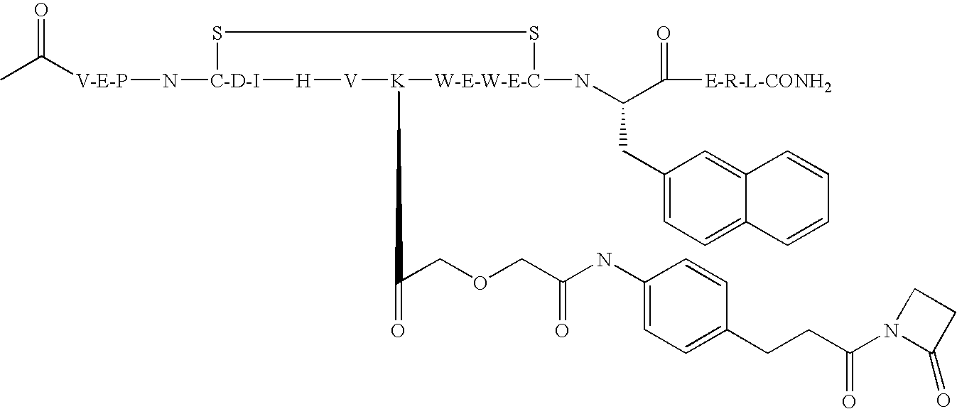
[V-E-P](N[C-D-I]1SS[W-E-W-E-C](NC(C([E-R-L-CONH2])=O)CC2=CC=C3C(=C2)C=CC=C3)[K](C(COCC(NC2=CC=C(CCC(N3C(=O)CC3)=O)C=C2)=O)=O)[V][H]1)C(C)=O
